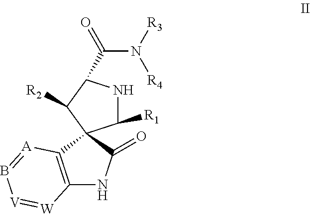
C12=C([A]=B[V]=[W]1)C1(C(=O)N2)C([R1])NC(C(=O)N([R3])[R4])C1[R2]
